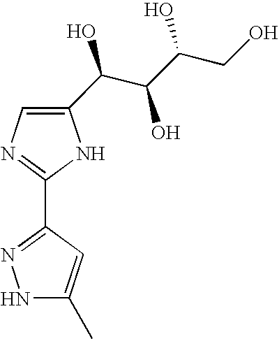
C1(C(C(O)C(O)CO)O)=CN=C(C2=NNC(C)=C2)N1
